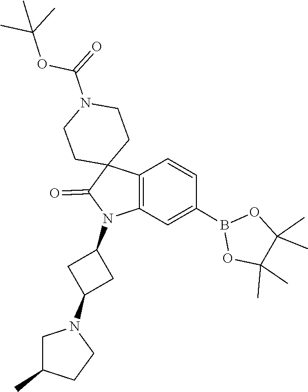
B1(C2=CC3=C(C=C2)C2(C(=O)N3C3CC(N4CC(C)CC4)C3)CCN(C(OC(C)(C)C)=O)CC2)OC(C)(C)C(C)(C)O1
